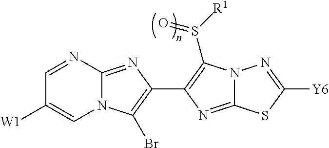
N12C(=NC(C3=C(S([R1])=O)N4C(=N3)SC([Y6])=N4)=C1Br)N=CC([W1])=C2
